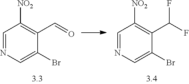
C1=NC=C(Br)C(C=O)=C1[NO2].C1=NC=C(Br)C(C(F)F)=C1[NO2]
